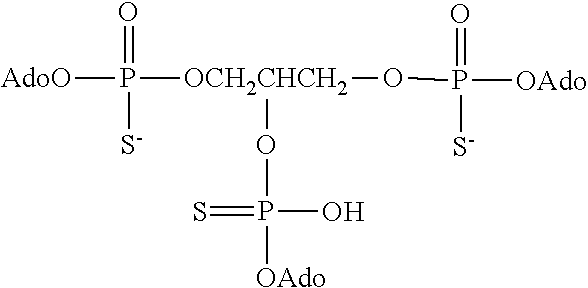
[AdoO]P([S-])([OCH2CHCH2](OP([OAdo])(=O)[S-])OP(=S)(O)[OAdo])=O
